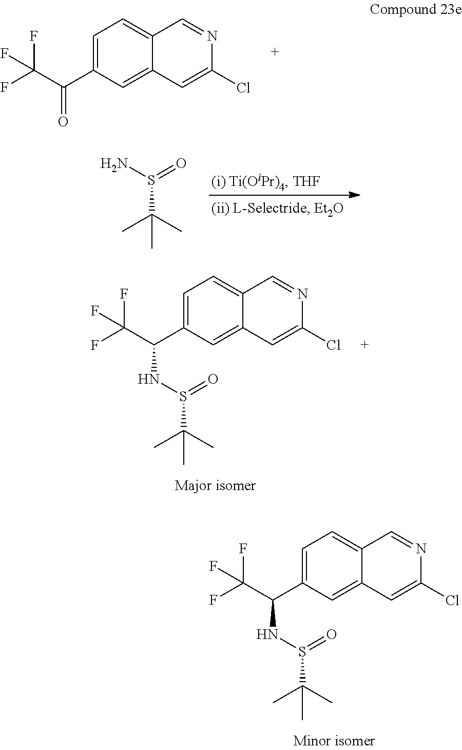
NS(=O)C(C)(C)C.C1=C(C(C(F)(F)F)NS(=O)C(C)(C)C)C=C2C(=C1)C=NC(Cl)=C2.C1=C(C(C(F)(F)F)NS(=O)C(C)(C)C)C=C2C(=C1)C=NC(Cl)=C2.C1=C(C(C(F)(F)F)=O)C=C2C(=C1)C=NC(Cl)=C2
